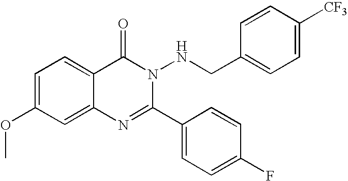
C1=C(OC)C=C2C(=C1)C(=O)N(NCC1=CC=C([CF3])C=C1)C(C1=CC=C(F)C=C1)=N2
